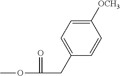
COC(=O)CC1=CC=C([OCH3])C=C1
